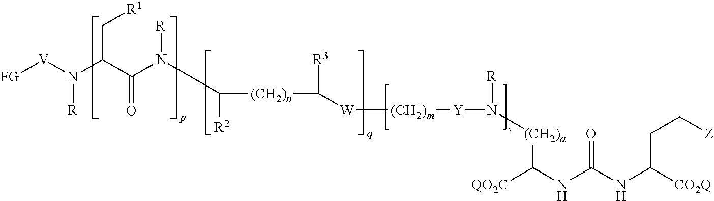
C(C(C(N([R])C([(CH2)n]C([R3])[W][(CH2)m][Y]N([R])[(CH2)a]C(NC(NC([CO2Q])CC[Z])=O)[QO2C])[R2])=O)N([V][FG])[R])[R1]
